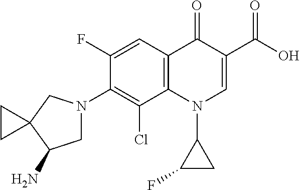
C12=C(C=C(F)C(N3CC(N)C4(C3)CC4)=C1Cl)C(=O)C(C(=O)O)=CN2C1C(F)C1
